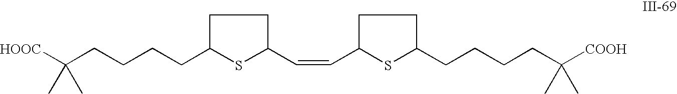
C(CCCCC1CCC(C=CC2CCC(CCCCC([COOH])(C)C)S2)S1)([HOOC])(C)C
